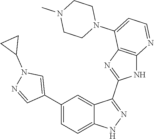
C1(C2=CC=C3C(=C2)C(C2=NC4=C(N2)N=CC=C4N2CCN(C)CC2)=NN3)=CN(C2CC2)N=C1
